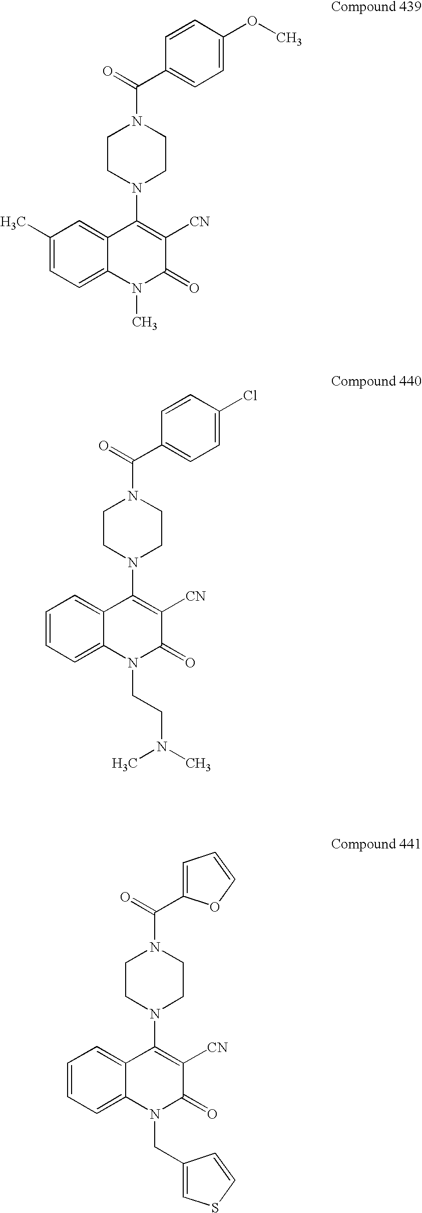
C1(OC)=CC=C(C(N2CCN(C3=C([CN])C(=O)N(C)C4=CC=C(C)C=C34)CC2)=O)C=C1.C1(Cl)=CC=C(C(N2CCN(C3=C([CN])C(=O)N(CCN(C)C)C4=CC=CC=C34)CC2)=O)C=C1.C(N1CCN(C2=C([CN])C(=O)N(CC3=CSC=C3)C3=CC=CC=C23)CC1)(=O)C1=CC=CO1
